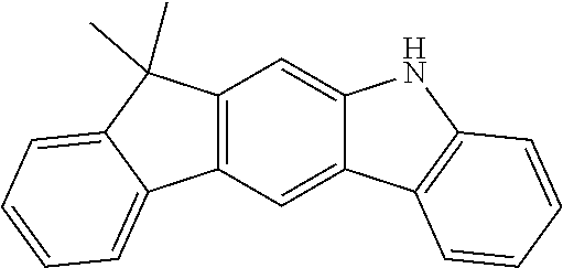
C12=C(C=C3C(=C1)NC1=C3C=CC=C1)C1=CC=CC=C1C2(C)C
